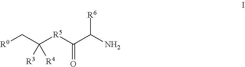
C([R0])C([R5]C(C(N)[R6])=O)([R3])[R4]
